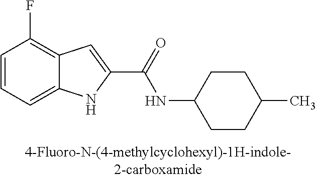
C12=CC=CC(F)=C1C=C(C(=O)NC1CCC(C)CC1)N2
